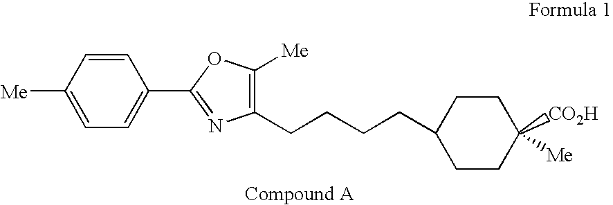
C1(CCCCC2CCC([CO2H])([Me])CC2)=C([Me])OC(C2=CC=C([Me])C=C2)=N1
